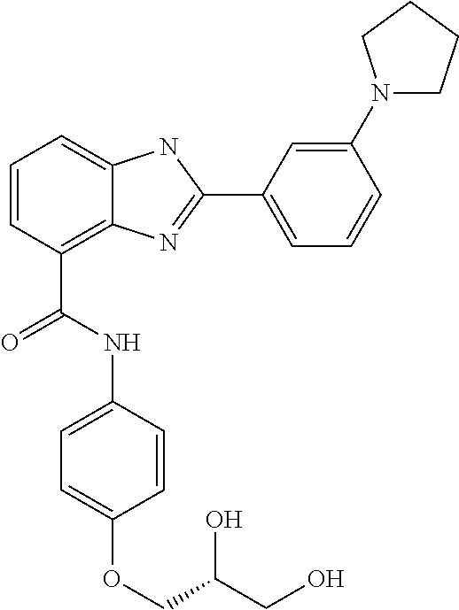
C1=CC(C(NC2=CC=C(OCC(CO)O)C=C2)=O)=C2C(=C1)NC(C1=CC=CC(N3CCCC3)=C1)=N2
